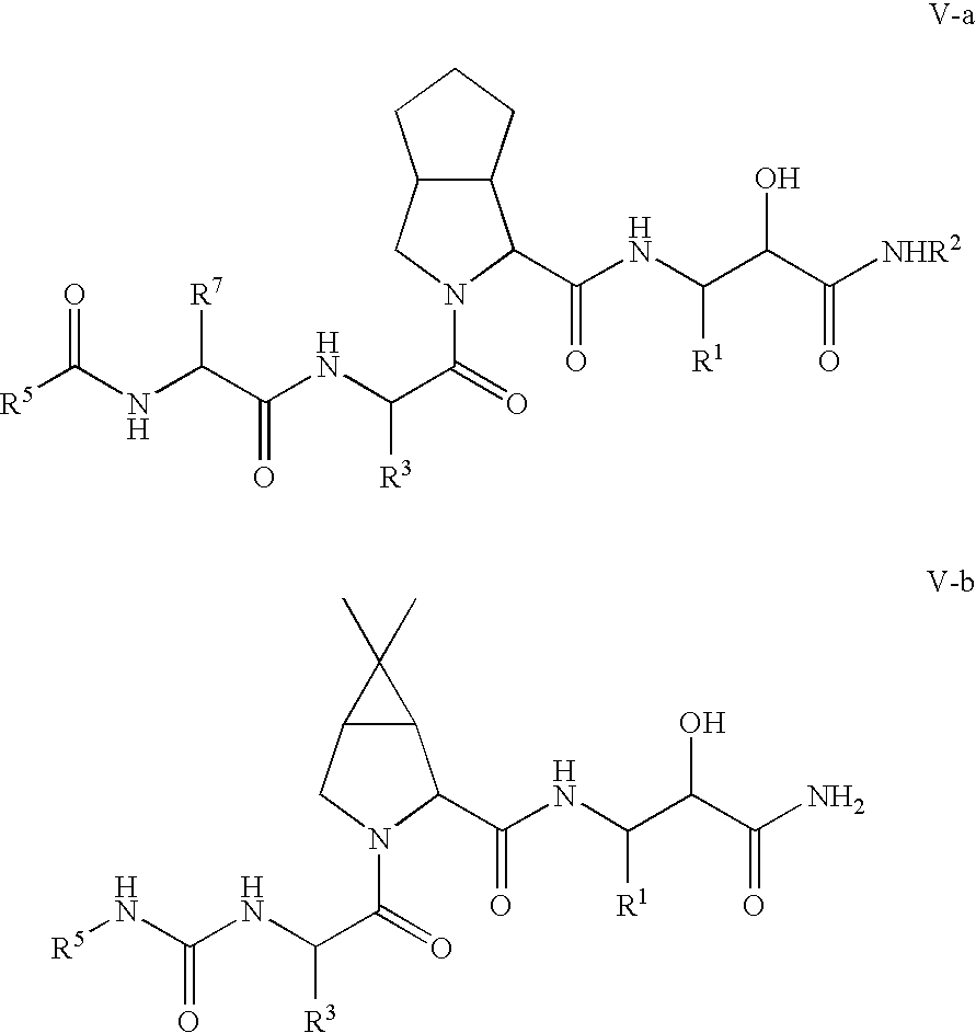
C12C(CCC1)C(C(NC(C(C([NHR2])=O)O)[R1])=O)N(C(=O)C(NC(C(NC([R5])=O)[R7])=O)[R3])C2.C12C(C(C(NC(C(C(N)=O)O)[R1])=O)N(C(=O)C(NC(N[R5])=O)[R3])C1)C2(C)C
